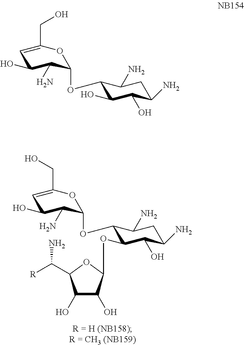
C1(O)C(N)C(OC2C(OC3C(O)C(O)C(C([R])N)O3)C(O)C(N)CC2N)OC(CO)=C1.C1(O)C(N)C(OC2C(O)C(O)C(N)CC2N)OC(CO)=C1
